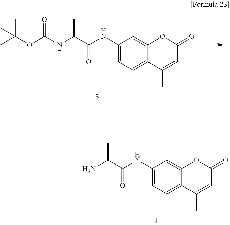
CC(OC(NC(C)C(=O)NC1=CC=C2C(=C1)OC(=O)C=C2C)=O)(C)C.NC(C)C(=O)NC1=CC=C2C(=C1)OC(=O)C=C2C
